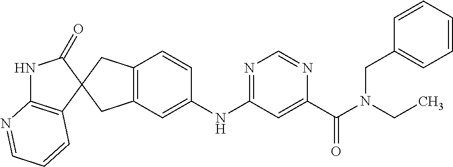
C12=C(CC3(C1)C1=C(NC3=O)N=CC=C1)C=CC(NC1=NC=NC(C(=O)N(CC3=CC=CC=C3)CC)=C1)=C2
